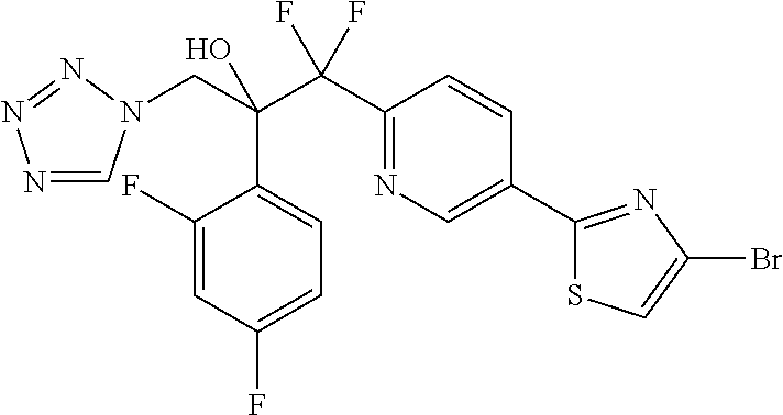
N1=CN(CC(C(C2=NC=C(C3=NC(Br)=CS3)C=C2)(F)F)(O)C2=CC=C(F)C=C2F)N=N1
